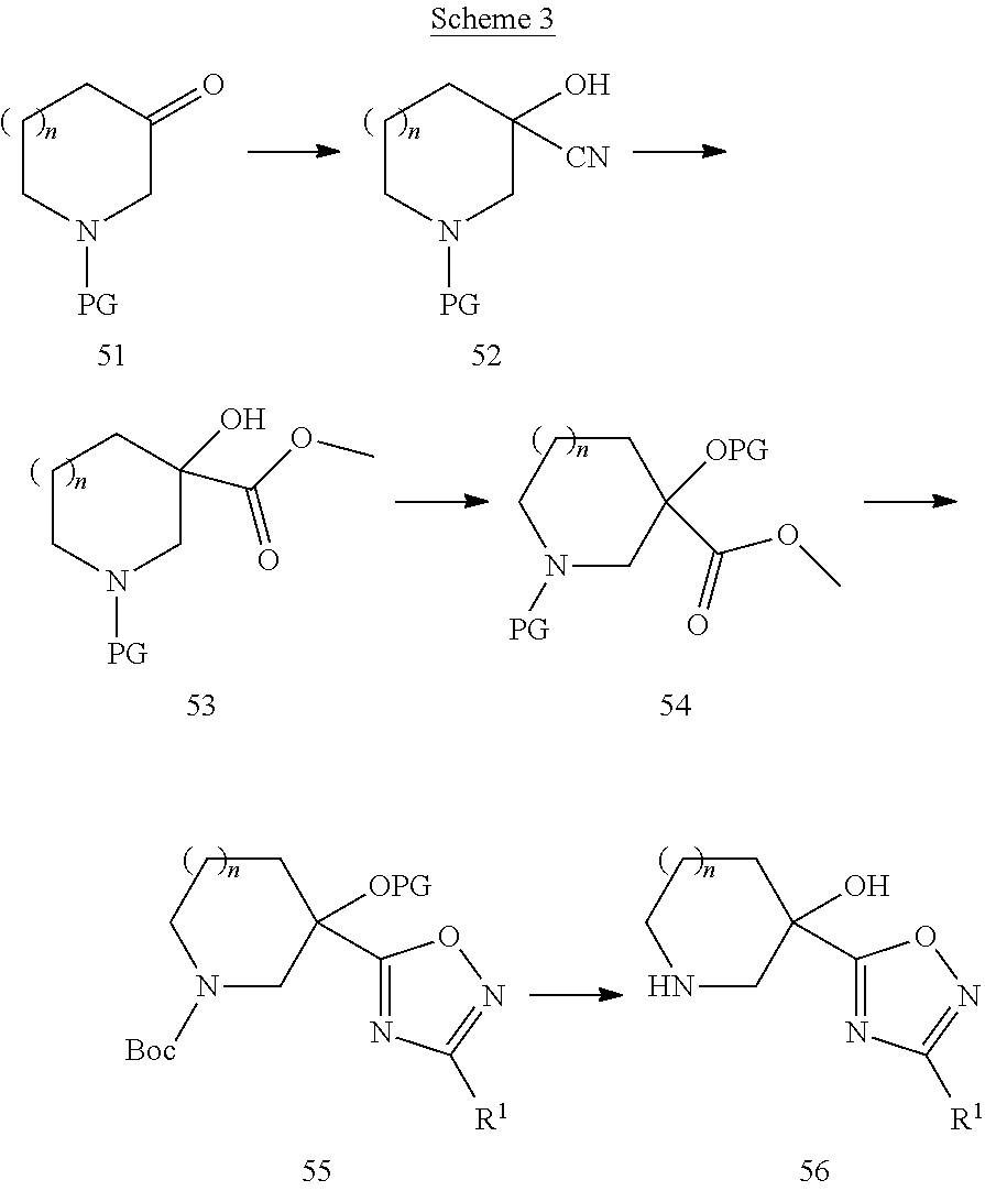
C1CN([PG])CC(=O)C1.C1CN([PG])CC(O)([CN])C1.C1CN([PG])CC(O)(C(=O)OC)C1.C1CC([OPG])(C(OC)=O)CN([PG])C1.C1CC([OPG])(C2=NC([R1])=NO2)CN([Boc])C1.C1CC(O)(C2=NC([R1])=NO2)CNC1
